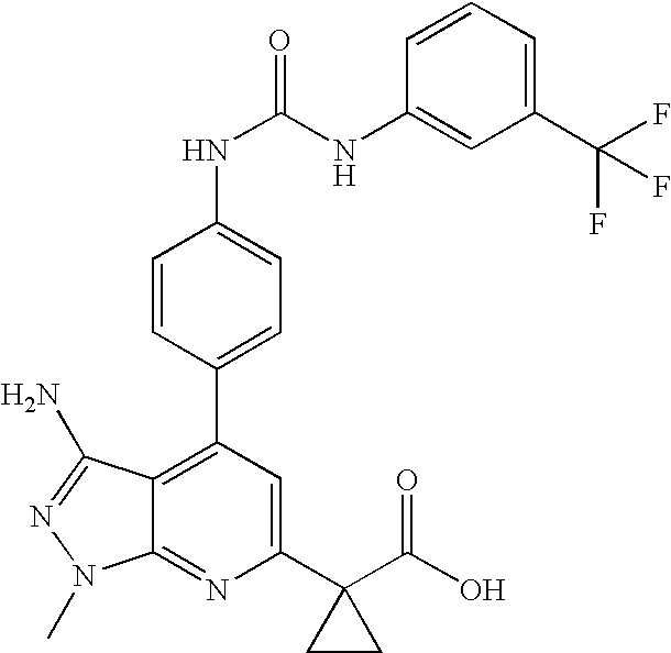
C1=CC(C2=C3C(=NC(C4(C(O)=O)CC4)=C2)N(C)N=C3N)=CC=C1NC(NC1=CC(C(F)(F)F)=CC=C1)=O
